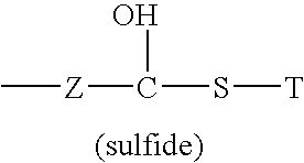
C[Z]C(S[T])O
